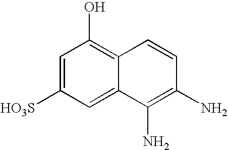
C1=C([HO3S])C=C2C(=C1O)C=CC(N)=C2N
